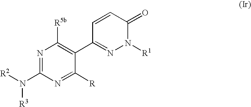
N1=C(N([R3])[R2])N=C([R])C(C2=NN([R1])C(=O)C=C2)=C1[R5b]
